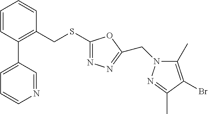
C1=CC(C2=CC=CN=C2)=C(CSC2=NN=C(CN3C(C)=C(Br)C(C)=N3)O2)C=C1
